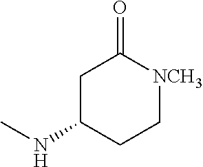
C1C(NC)CC[NCH3]C1=O
